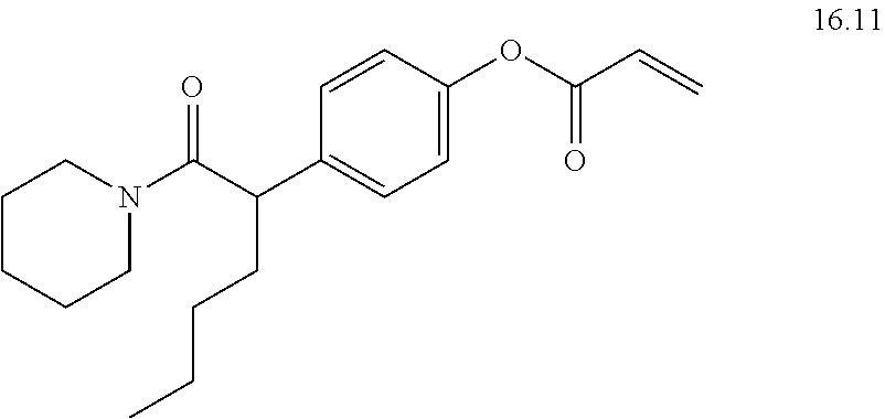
C1CCCN(C(C(C2=CC=C(OC(C=C)=O)C=C2)CCCC)=O)C1
